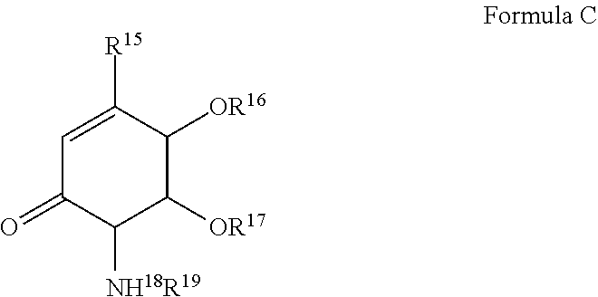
C1=C([R15])C([OR16])C([OR17])C([NH18R19])C1=O
